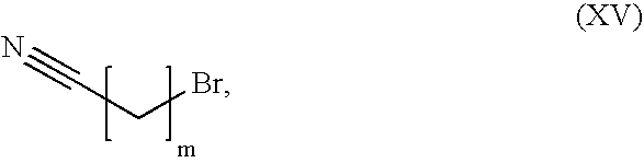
C(CBr)#N
